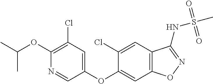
C1(Cl)=CC2=C(C=C1OC1=CC(Cl)=C(OC(C)C)N=C1)ON=C2NS(=O)(=O)C
